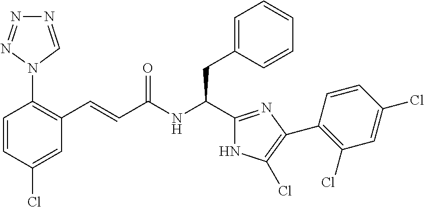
C1(Cl)=CC(C=CC(NC(C2=NC(C3=C(Cl)C=C(Cl)C=C3)=C(Cl)N2)CC2=CC=CC=C2)=O)=C(N2C=NN=N2)C=C1
